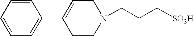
C1=CC=CC=C1C1=CCN(CCC[SO3H])CC1
